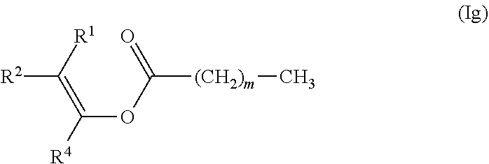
[(CH2)m](C(OC([R4])=C([R1])[R2])=O)C
